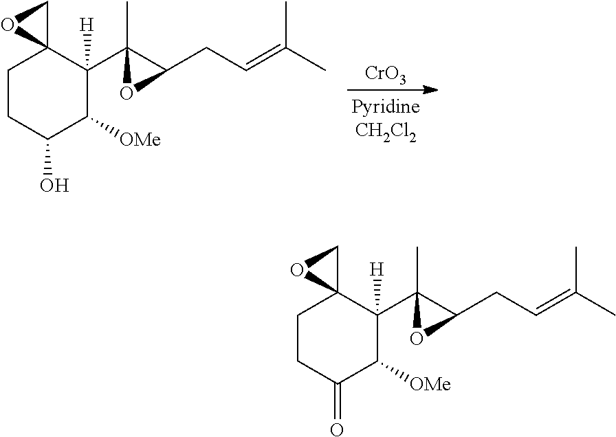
C1CC(=O)C([OMe])C([H])(C2(C)C(CC=C(C)C)O2)C12CO2.C1CC(O)C([OMe])C([H])(C2(C)C(CC=C(C)C)O2)C12CO2.[CrO3]
